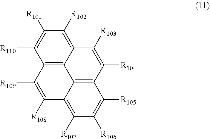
C12=C3C([R110])=C([R101])C([R102])=C1C([R103])=C([R104])C1=C2C(=C([R107])C([R106])=C1[R105])C([R108])=C3[R109]
